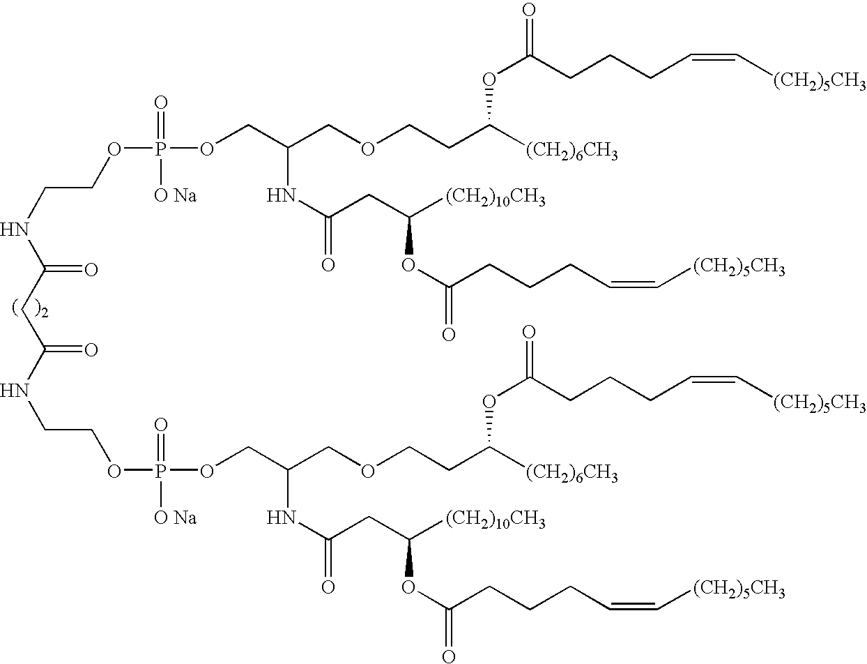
C(=O)(NCCOP(OCC(COCCC([(CH2)6CH3])OC(=O)CCCC=C[(CH2)5CH3])NC(=O)CC([(CH2)10CH3])OC(=O)CCCC=C[(CH2)5CH3])(=O)[O Na])CC(=O)NCCOP(OCC(COCCC([(CH2)6CH3])OC(=O)CCCC=C[(CH2)5CH3])NC(=O)CC([(CH2)10CH3])OC(=O)CCCC=C[(CH2)5CH3])(=O)[O Na]
